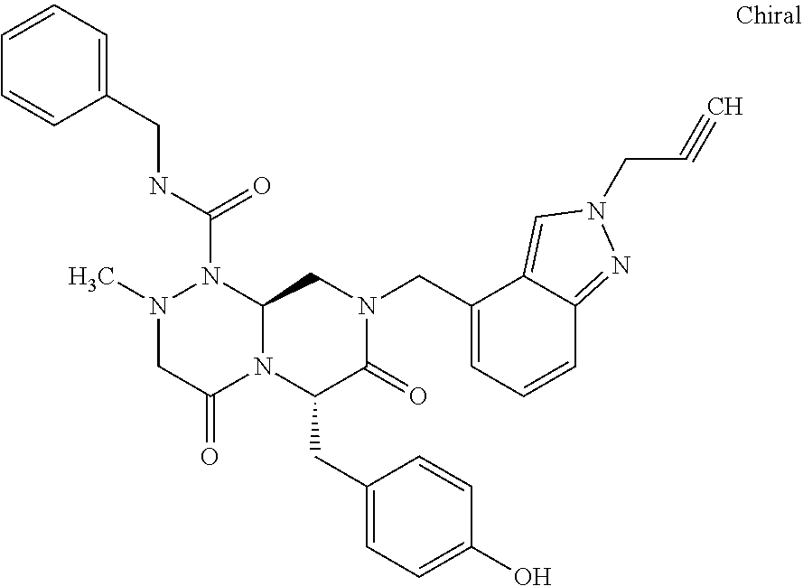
N(C(=O)N1N(C)CC(=O)N2C1CN(CC1=CC=CC3=NN(CC#C)C=C13)C(=O)C2CC1=CC=C(O)C=C1)CC1=CC=CC=C1
